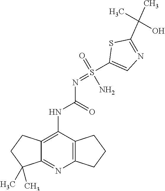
C12=C(N=C3C(=C1NC(=O)N=S(C1=CN=C(C(C)(O)C)S1)(N)=O)CCC3(C)C)CCC2
